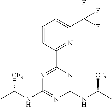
N1=C(C2=NC(C(F)(F)F)=CC=C2)N=C(NC(C)[CF3])N=C1NC(C)[CF3]
